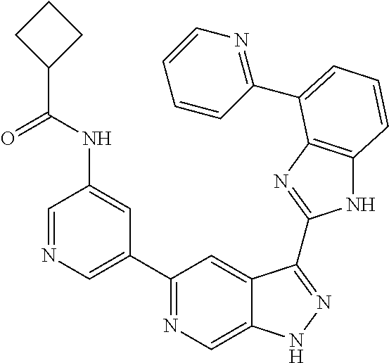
C1=NC=C(C2=NC=C3C(=C2)C(C2=NC4=C(N2)C=CC=C4C2=NC=CC=C2)=NN3)C=C1NC(C1CCC1)=O
